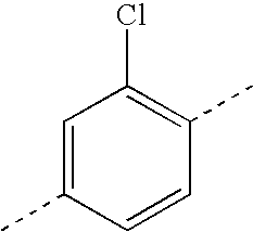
C1=C(C)C=CC(C)=C1Cl
